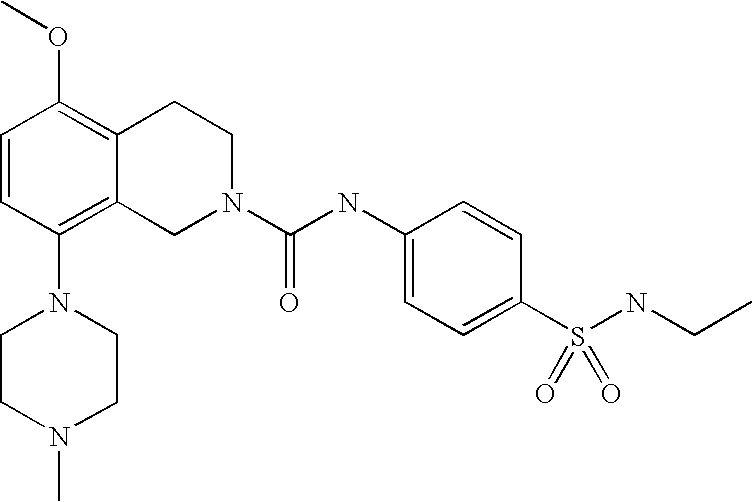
C1=CC(N2CCN(C)CC2)=C2C(=C1OC)CCN(C(NC1=CC=C(S(NCC)(=O)=O)C=C1)=O)C2
